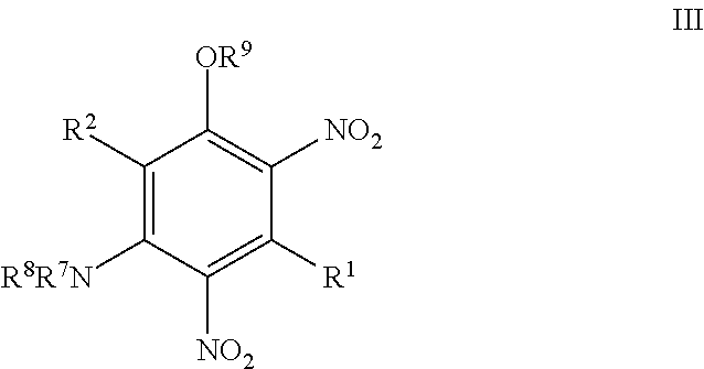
C1([R2])=C([R8R7N])C([NO2])=C([R1])C([NO2])=C1[OR9]
